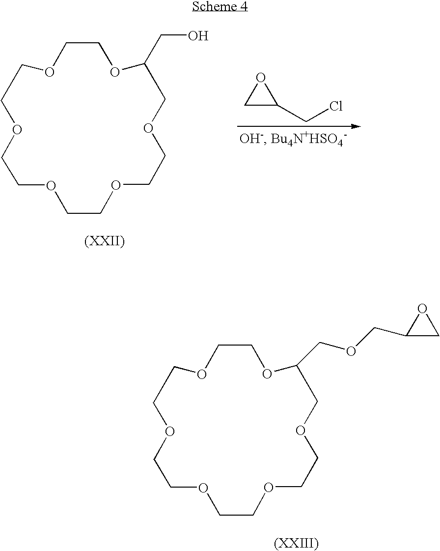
C1OCCOCC(COCC2CO2)OCCOCCOCCOC1.O1CC1CCl.C1OCCOCC(CO)OCCOCCOCCOC1
